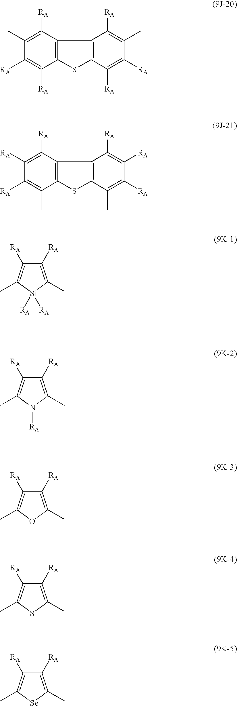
C1(C)=C([RA])C2=C(C([RA])=C1[RA])SC1=C2C([RA])=C(C)C([RA])=C1[RA].C1([RA])=C([RA])C2=C(C(C)=C1[RA])SC1=C2C([RA])=C([RA])C([RA])=C1C.C1([RA])=C(C)[Si]([RA])([RA])C(C)=C1[RA].C1([RA])=C(C)N([RA])C(C)=C1[RA].C1([RA])=C(C)OC(C)=C1[RA].C1([RA])=C(C)SC(C)=C1[RA].C1([RA])=C(C)[Se]C(C)=C1[RA]
